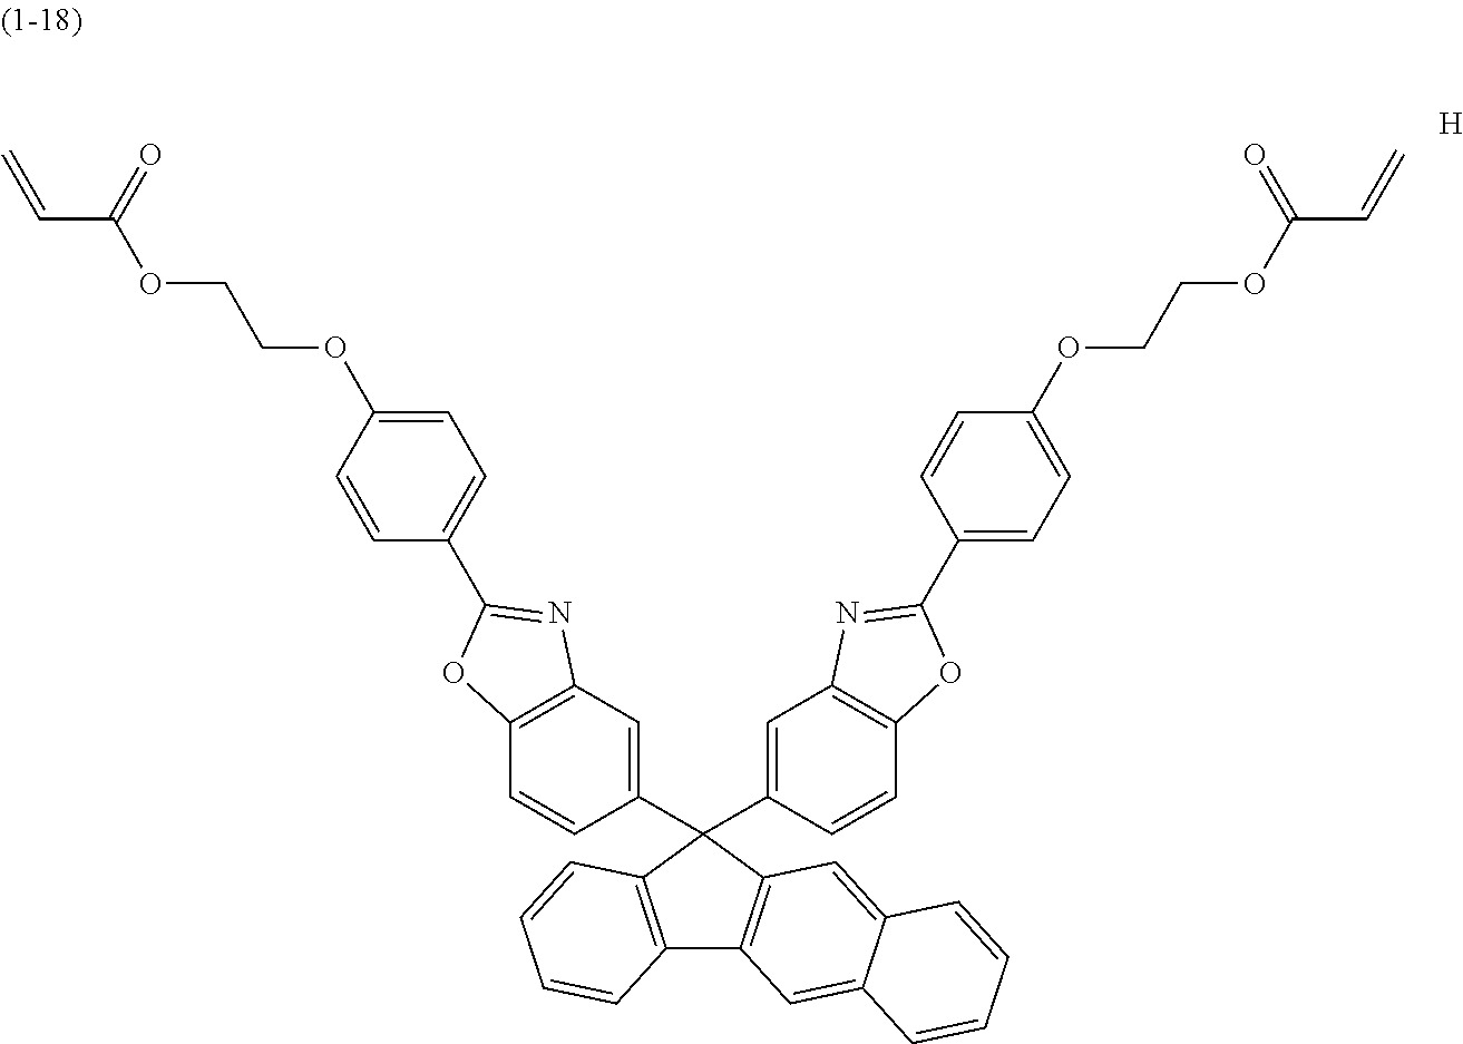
C1(C2=CC3=C(C=C2)OC(C2=CC=C(OCCOC(C=C)=O)C=C2)=N3)(C2=CC3=C(C=C2)OC(C2=CC=C(OCCOC(C=C)=O)C=C2)=N3)C2=C(C3=C1C=C1C(=C3)C=CC=C1)C=CC=C2
